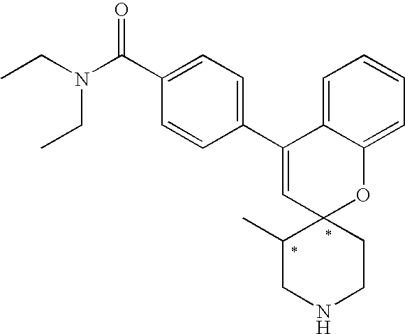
C1(C2=CC=C(C(N(CC)CC)=O)C=C2)=CC2(OC3=CC=CC=C13)C(C)CNCC2
